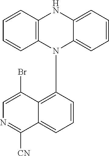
C1=C(Br)C2=C(N3C4=CC=CC=C4NC4=C3C=CC=C4)C=CC=C2C([CN])=N1
